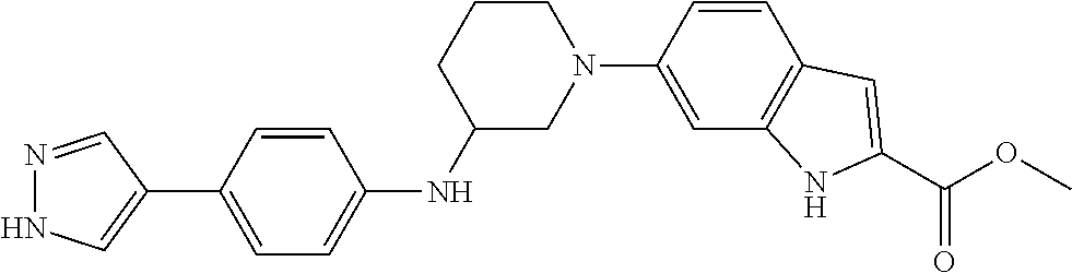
C1=CC(N2CCCC(NC3=CC=C(C4=CNN=C4)C=C3)C2)=CC2=C1C=C(C(OC)=O)N2
